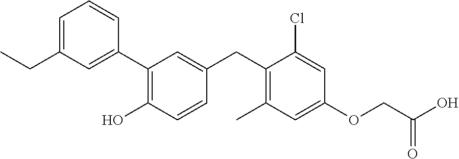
C1(C2=C(O)C=CC(CC3=C(C)C=C(OCC(O)=O)C=C3Cl)=C2)=CC(CC)=CC=C1
